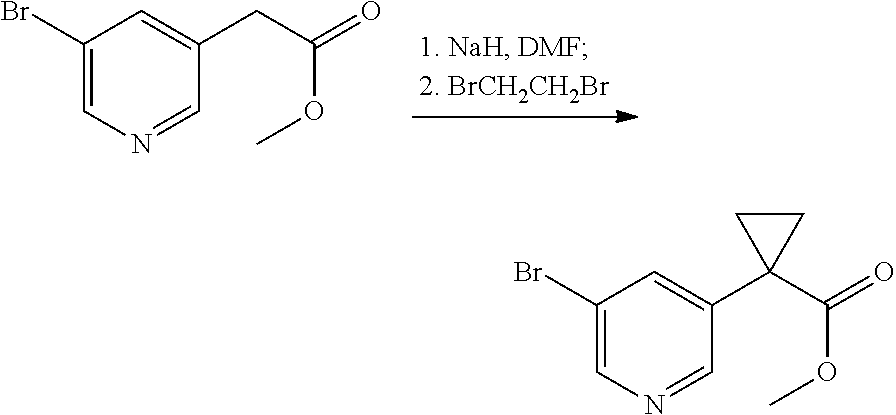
C1(Br)=CN=CC(CC(=O)OC)=C1.C1(Br)=CN=CC(C2(C(=O)OC)CC2)=C1
